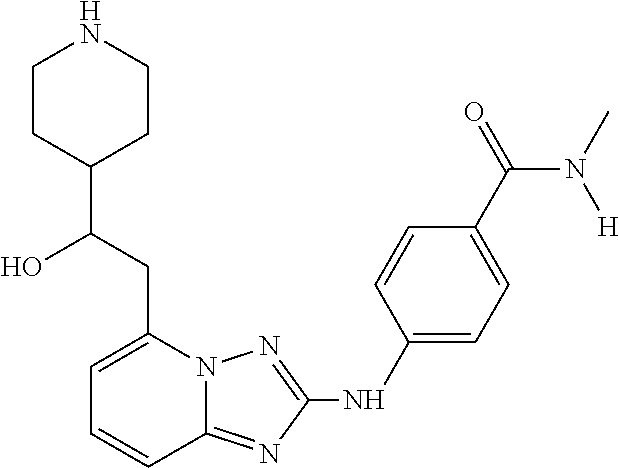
C12=NC(NC3=CC=C(C(N([H])C)=O)C=C3)=NN1C(CC(C1CCNCC1)O)=CC=C2
